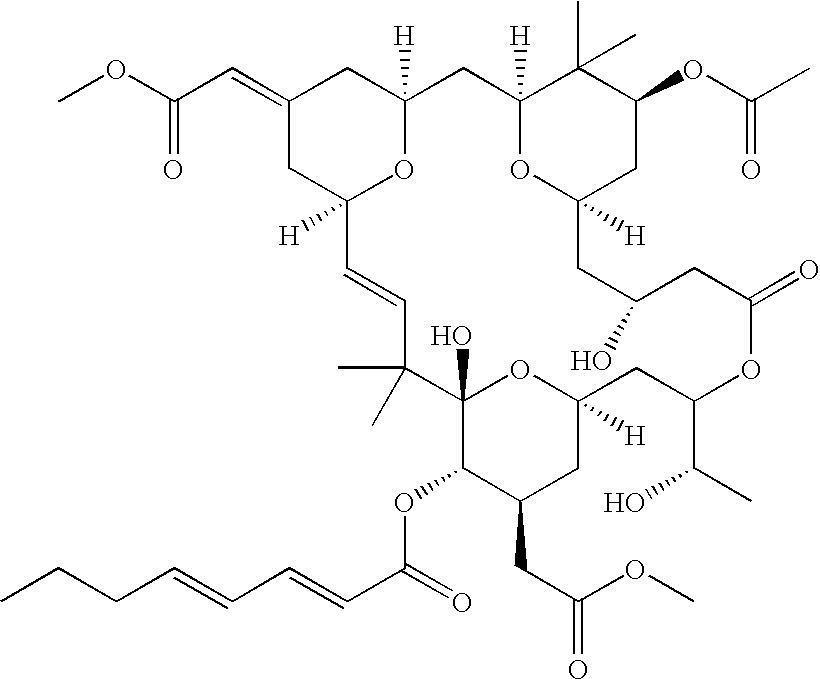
COC(C=C1CC2([H])OC([H])(C1)CC1([H])OC([H])(CC(OC(C)=O)C1(C)C)CC(O)CC(=O)OC(C(C)O)CC1([H])CC(CC(OC)=O)C(OC(=O)C=CC=CCCC)C(O)(C(C)(C)C=C2)O1)=O
